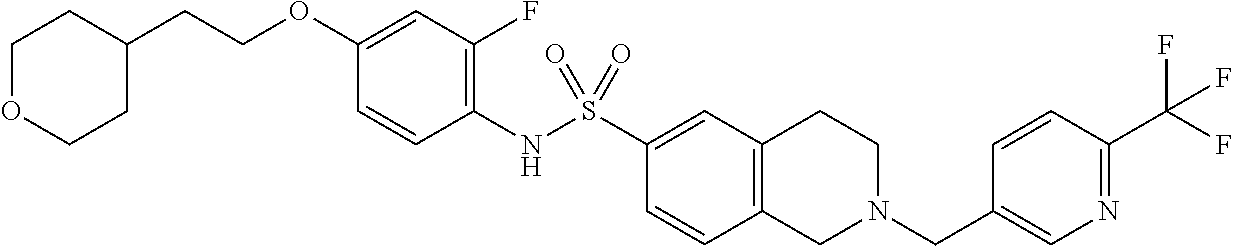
C1(OCCC2CCOCC2)=CC(F)=C(NS(C2=CC3=C(C=C2)CN(CC2=CN=C(C(F)(F)F)C=C2)CC3)(=O)=O)C=C1
